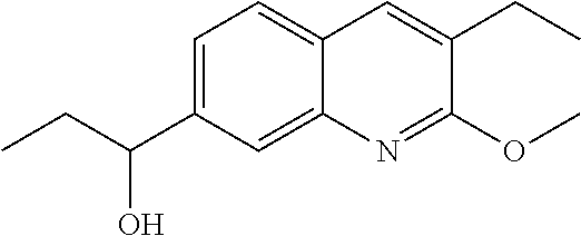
C1=C(C(O)CC)C=C2C(=C1)C=C(CC)C(OC)=N2
